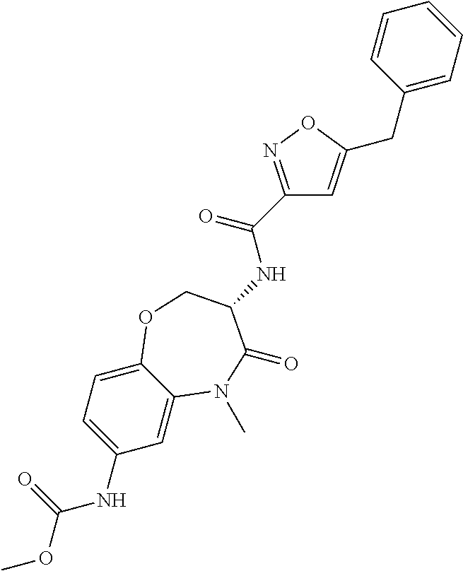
C1=C2C(=CC=C1NC(OC)=O)OCC(NC(C1=NOC(CC3=CC=CC=C3)=C1)=O)C(=O)N2C
